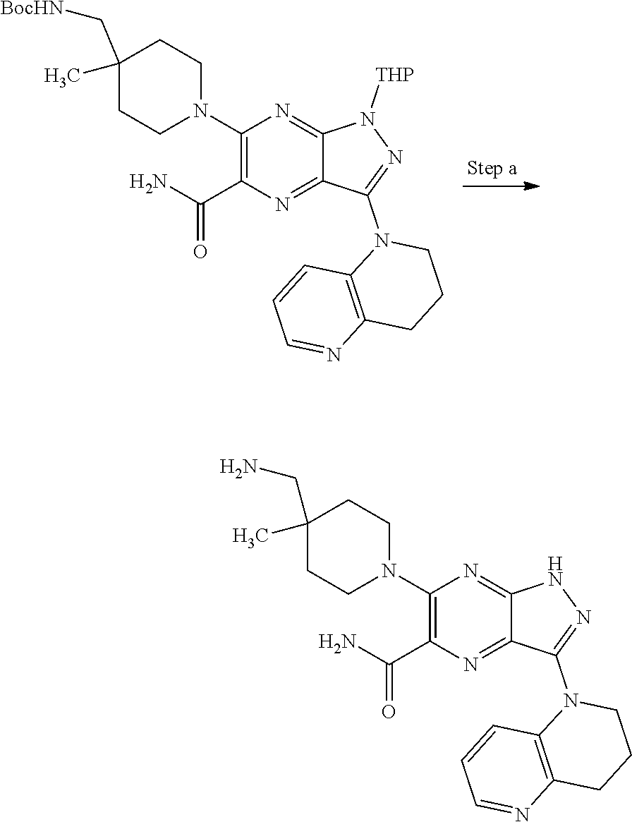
C12=C(CCCN1C1=NNC3=NC(N4CCC(C)(CN)CC4)=C(C(N)=O)N=C31)N=CC=C2.C12=C(CCCN1C1=NN([THP])C3=NC(N4CCC(C)(C[BocHN])CC4)=C(C(N)=O)N=C31)N=CC=C2
